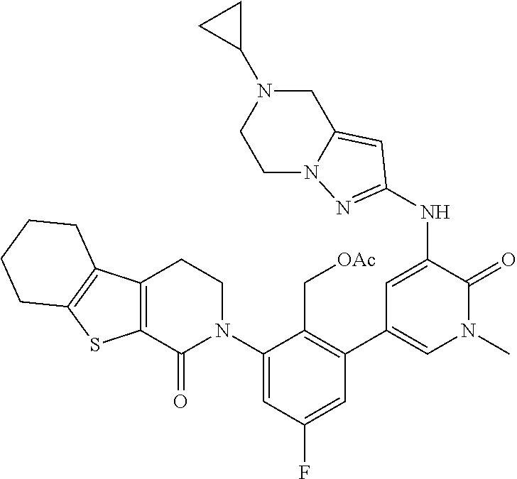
C1N2C(=CC(NC3=CC(C4=C(C[OAc])C(N5CCC6=C(C5=O)SC5=C6CCCC5)=CC(F)=C4)=CN(C)C3=O)=N2)CN(C2CC2)C1
